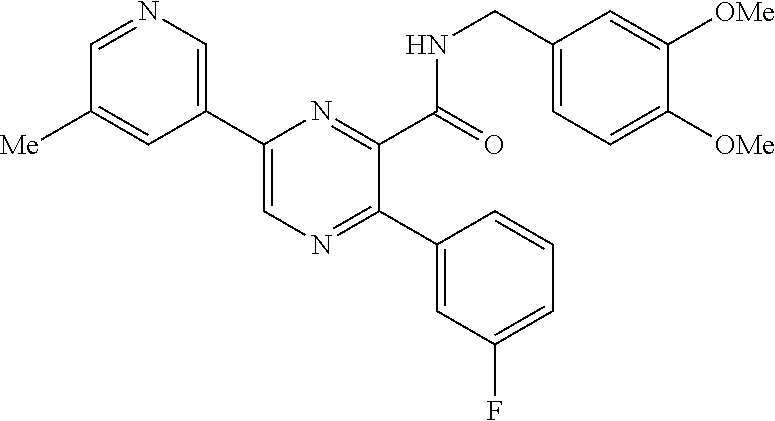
C1(C2=CN=C(C3=CC(F)=CC=C3)C(C(NCC3=CC=C([OMe])C([OMe])=C3)=O)=N2)=CN=CC([Me])=C1
